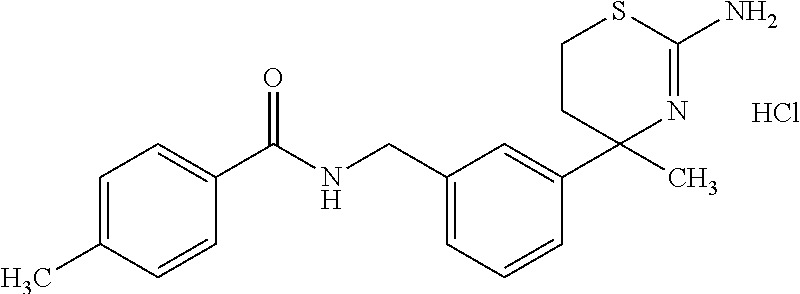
C1(C2(C)N=C(N)SCC2)=CC(CNC(C2=CC=C(C)C=C2)=O)=CC=C1.Cl
